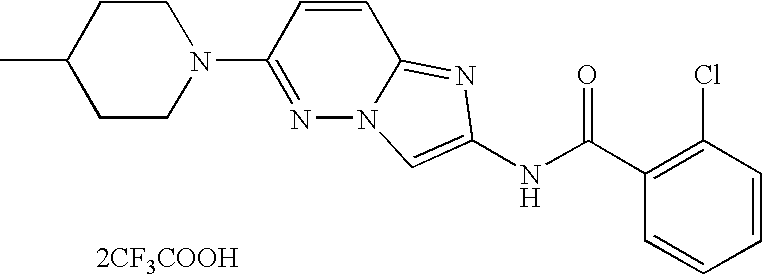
[2CF3COOH].C1=CC=CC(Cl)=C1C(NC1=CN2N=C(N3CCC(C)CC3)C=CC2=N1)=O
